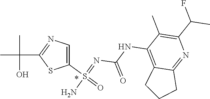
C1(S(=O)(=NC(=O)NC2=C3C(=NC(C(C)F)=C2C)CCC3)N)=CN=C(C(C)(C)O)S1
